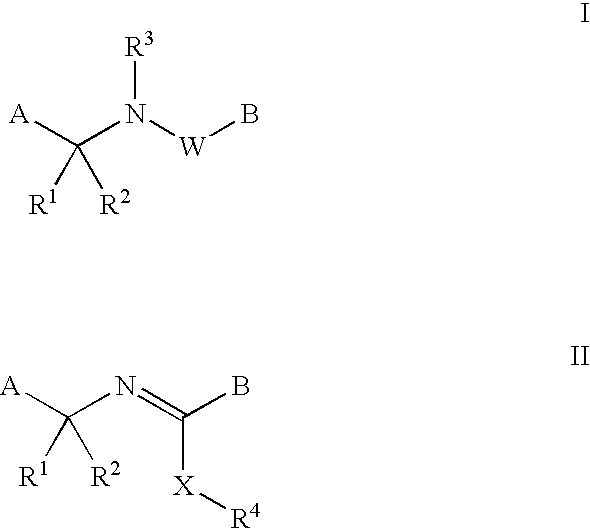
[A]C(N([W]B)[R3])([R2])[R1].[A]C(N=C(B)[X][R4])([R2])[R1]
